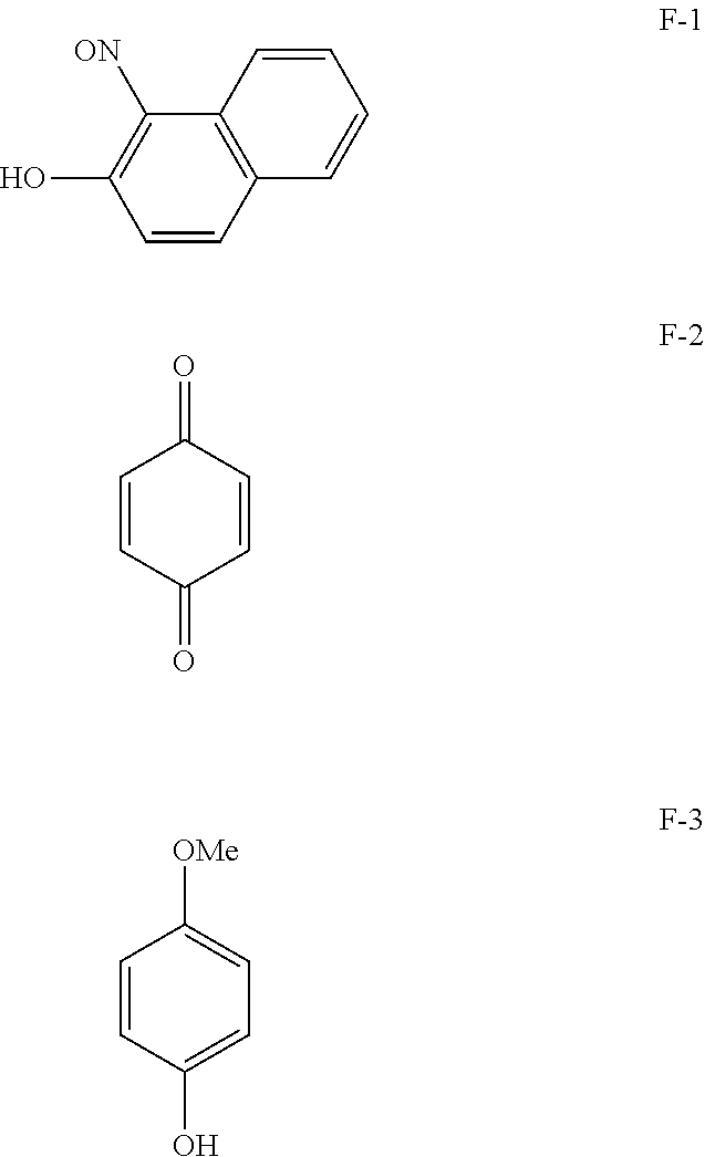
C1=CC2=C(C([ON])=C1O)C=CC=C2.C1=CC(=O)C=CC1=O.C1=CC(O)=CC=C1[OMe]
